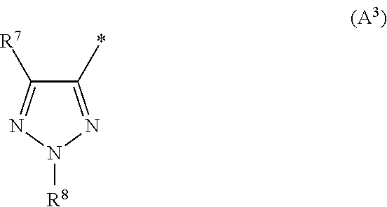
C1([R7])=NN([R8])N=C1*
